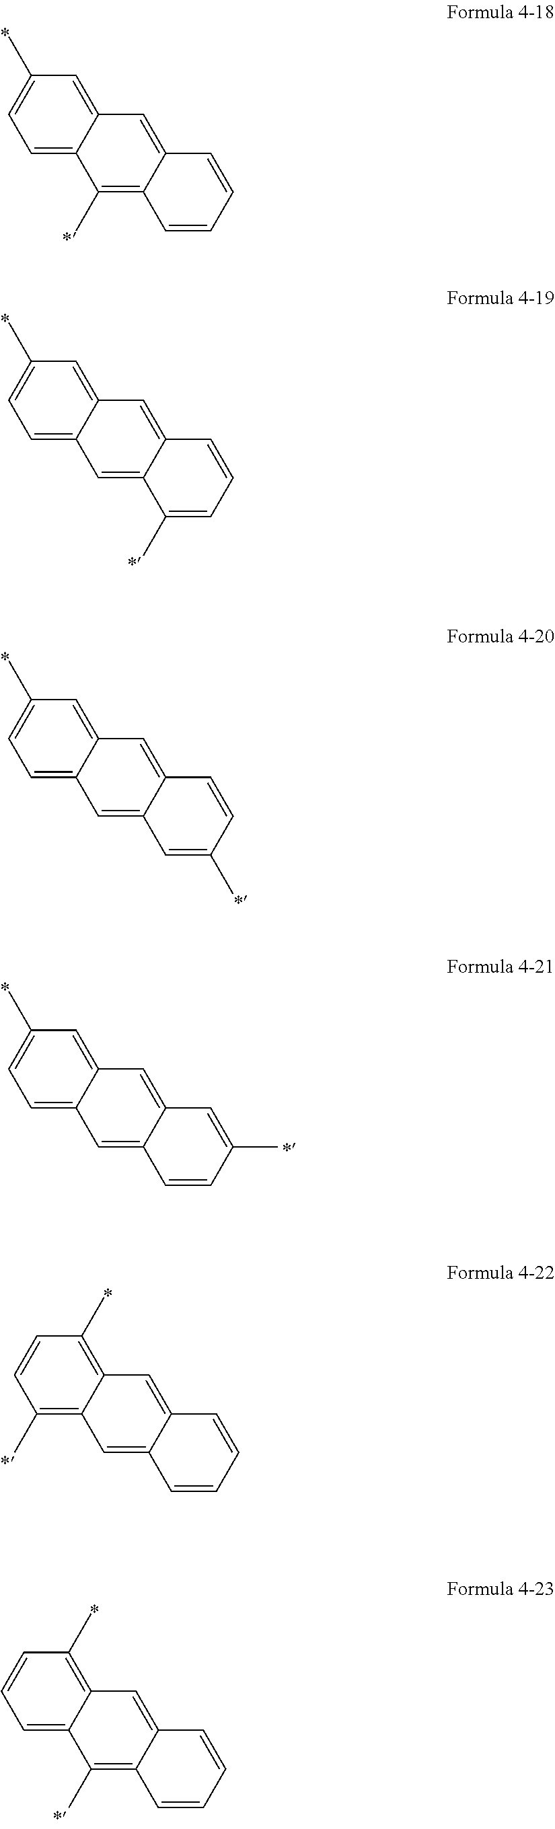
C1(C)=CC=C2C(=C1)C=C1C(=C2C)C=CC=C1.C1(C)=CC=C2C(=C1)C=C1C(=C2)C(C)=CC=C1.C1(C)=CC=C2C(=C1)C=C1C(=C2)C=C(C)C=C1.C1(C)=CC=C2C(=C1)C=C1C(=C2)C=CC(C)=C1.C1=CC(C)=C2C(=C1C)C=C1C(=C2)C=CC=C1.C1=CC=C2C(=C1C)C=C1C(=C2C)C=CC=C1
